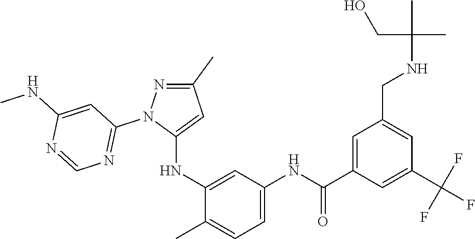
C1(C)=NN(C2=NC=NC(NC)=C2)C(NC2=CC(NC(C3=CC(CNC(CO)(C)C)=CC(C(F)(F)F)=C3)=O)=CC=C2C)=C1
